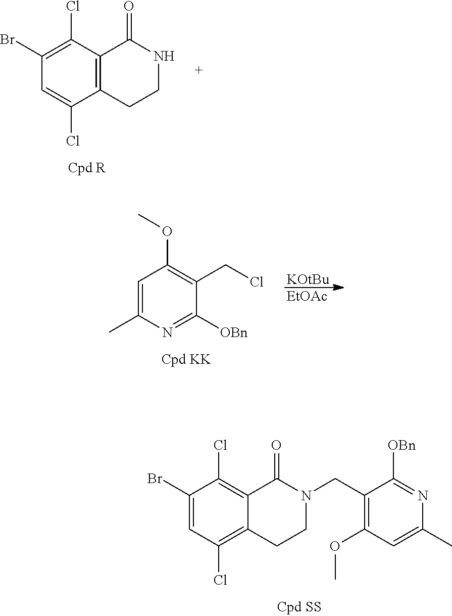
C1(Br)=CC(Cl)=C2C(=C1Cl)C(=O)N(CC1=C(OC)C=C(C)N=C1[OBn])CC2.C1(Br)=C(Cl)C2=C(C(Cl)=C1)CCNC2=O.[KOtBu].[EtOAc].C1=C(C)N=C([OBn])C(CCl)=C1OC
